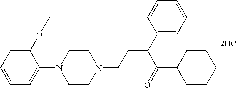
C1=CC=C(N2CCN(CCC(C3=CC=CC=C3)C(=O)C3CCCCC3)CC2)C(OC)=C1.[2HCl]
